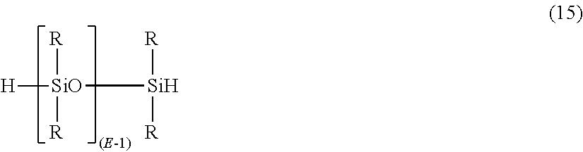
[R][SiO]([R])([Si]([R])[R])[H]
